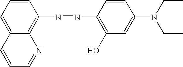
C1=C2C(=C(N=NC3=C(O)C=C(N(CC)CC)C=C3)C=C1)N=CC=C2
